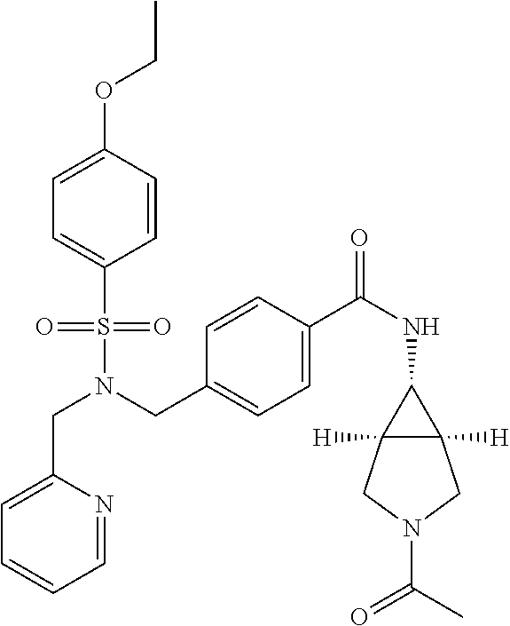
C(N(CC1=CC=C(C(NC2C3([H])C2([H])CN(C(C)=O)C3)=O)C=C1)S(=O)(=O)C1=CC=C(OCC)C=C1)C1=CC=CC=N1
